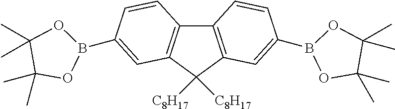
C12=C(C=C(B3OC(C)(C)C(C)(C)O3)C=C1)C([C8H17])([C8H17])C1=C2C=CC(B2OC(C)(C)C(C)(C)O2)=C1
